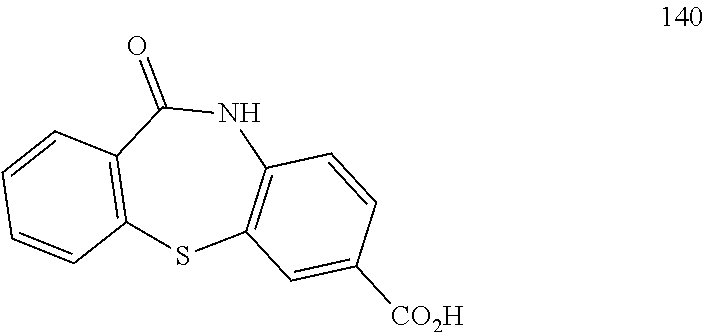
C1=CC2=C(C=C1)C(=O)NC1=C(S2)C=C([CO2H])C=C1
